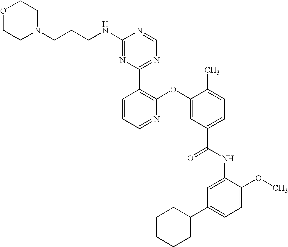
C1(NCCCN2CCOCC2)=NC(C2=C(OC3=CC(C(=O)NC4=CC(C5CCCCC5)=CC=C4OC)=CC=C3C)N=CC=C2)=NC=N1
